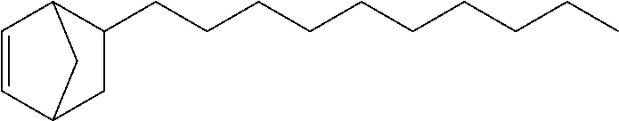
C1=CC2CC1CC2CCCCCCCCCC
